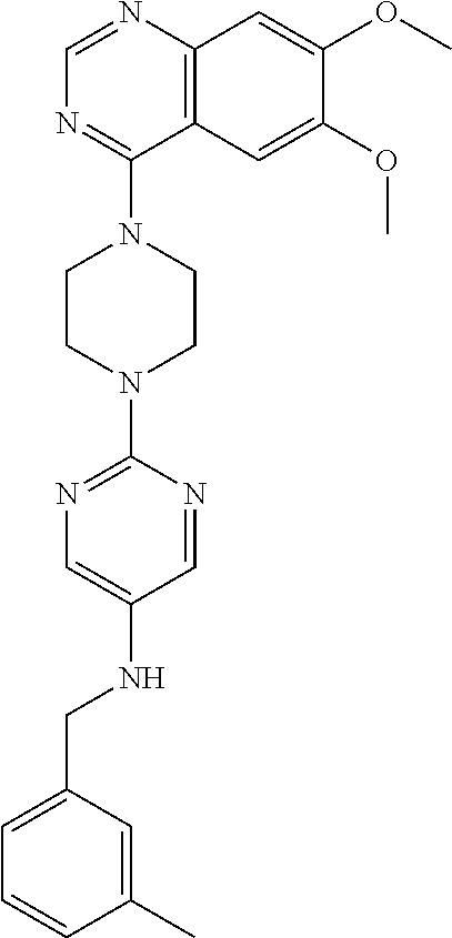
C12=C(N=CN=C1N1CCN(C3=NC=C(NCC4=CC=CC(C)=C4)C=N3)CC1)C=C(OC)C(OC)=C2
